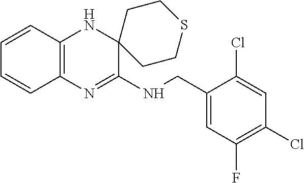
C1(CNC2=NC3=C(NC24CCSCC4)C=CC=C3)=CC(F)=C(Cl)C=C1Cl
